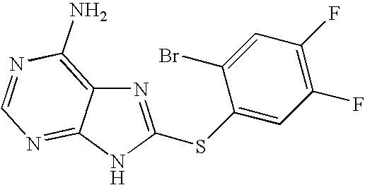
N1=C(SC2=CC(F)=C(F)C=C2Br)NC2=NC=NC(N)=C12
